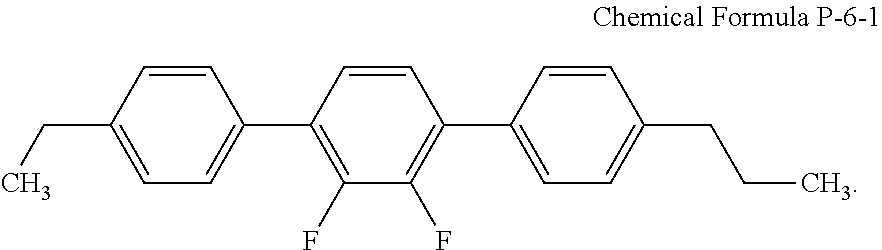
C1=CC(C2=CC=C(CC)C=C2)=C(F)C(F)=C1C1=CC=C(CCC)C=C1
